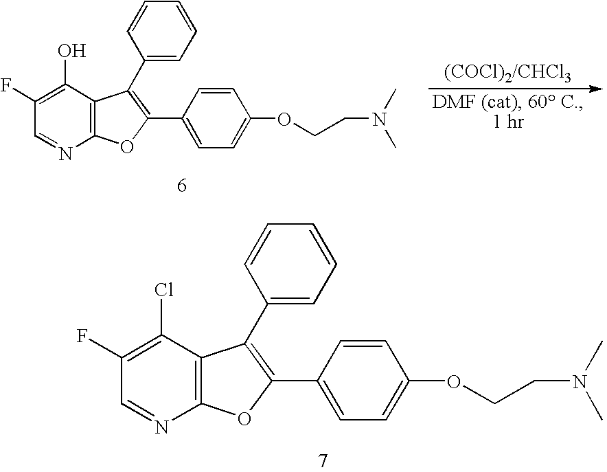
C1(F)=C(O)C2=C(N=C1)OC(C1=CC=C(OCCN(C)C)C=C1)=C2C1=CC=CC=C1.C1(F)=C(Cl)C2=C(N=C1)OC(C1=CC=C(OCCN(C)C)C=C1)=C2C1=CC=CC=C1
